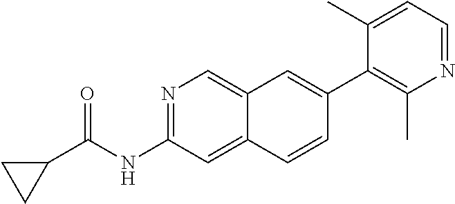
N1=C(NC(C2CC2)=O)C=C2C(=C1)C=C(C1=C(C)N=CC=C1C)C=C2
